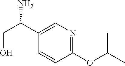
C1(C(CO)N)=CN=C(OC(C)C)C=C1
